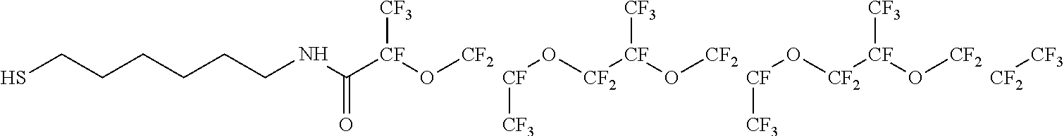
SCCCCCCNC([CF]([CF3])O[CF2])=O.[CF](O[CF2][CF](O[CF2])[CF3])[CF3].[CF](O[CF2][CF](O[CF2])[CF3])[CF3].[CF2][CF3]
